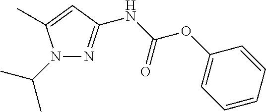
N1(C(C)C)N=C(NC(OC2=CC=CC=C2)=O)C=C1C
